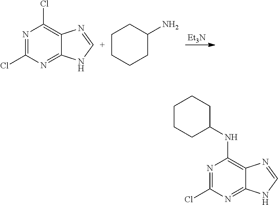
N1=C(Cl)N=C2C(=C1Cl)N=[C+]N2.C1CCCC(N)C1.[Et3N].N1=C(Cl)N=C2C(=C1NC1CCCCC1)N=CN2
